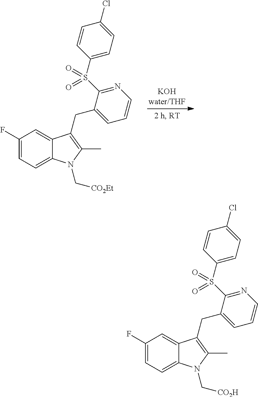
C1(F)=CC=C2C(=C1)C(CC1=CC=CN=C1S(C1=CC=C(Cl)C=C1)(=O)=O)=C(C)N2C[CO2Et].C1(F)=CC=C2C(=C1)C(CC1=CC=CN=C1S(C1=CC=C(Cl)C=C1)(=O)=O)=C(C)N2C[CO2H]
